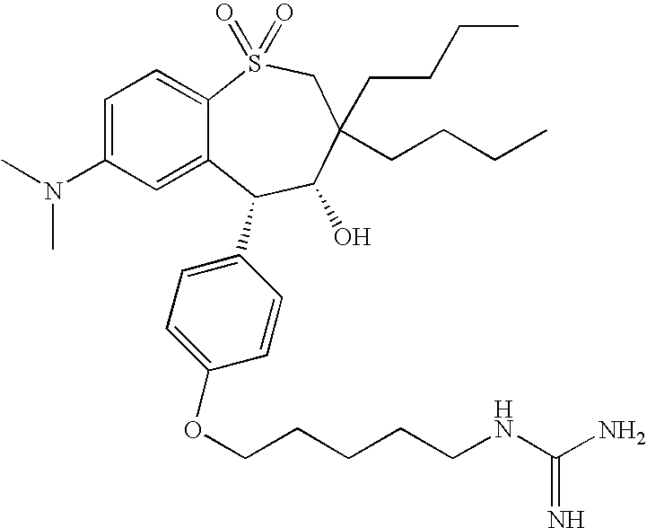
C12=CC(N(C)C)=CC=C1S(=O)(=O)CC(CCCC)(CCCC)C(O)C2C1=CC=C(OCCCCCNC(N)=N)C=C1
